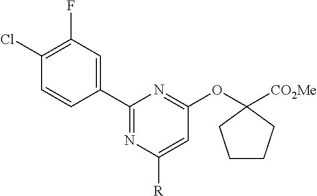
C1(C2=CC(F)=C(Cl)C=C2)=NC([R])=CC(OC2([CO2Me])CCCC2)=N1
